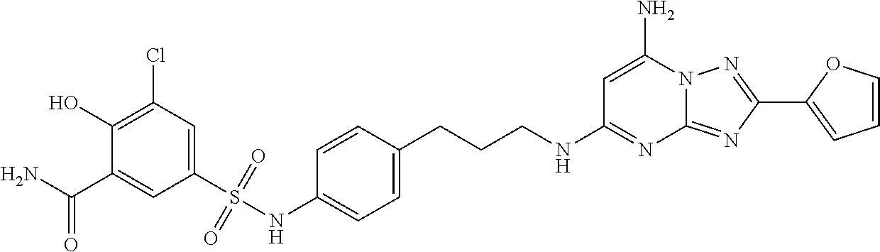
C(NC1=NC2=NC(C3=CC=CO3)=NN2C(N)=C1)CCC1=CC=C(NS(=O)(=O)C2=CC(Cl)=C(O)C(C(N)=O)=C2)C=C1
